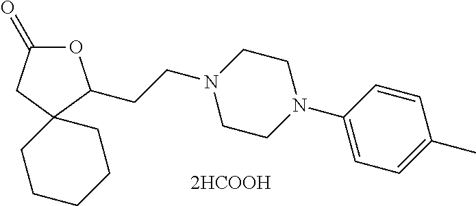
O1C(=O)CC2(C1CCN1CCN(C3=CC=C(C)C=C3)CC1)CCCCC2
